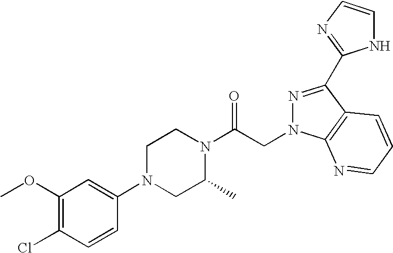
C1(OC)=C(Cl)C=CC(N2CC(C)N(C(CN3N=C(C4=NC=CN4)C4=C3N=CC=C4)=O)CC2)=C1
